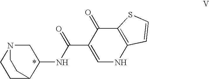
C1C2C(NC(C3=CNC4=C(C3=O)SC=C4)=O)CN(C1)CC2
